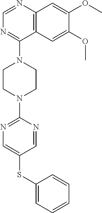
C12=C(N=CN=C1N1CCN(C3=NC=C(SC4=CC=CC=C4)C=N3)CC1)C=C(OC)C(OC)=C2
